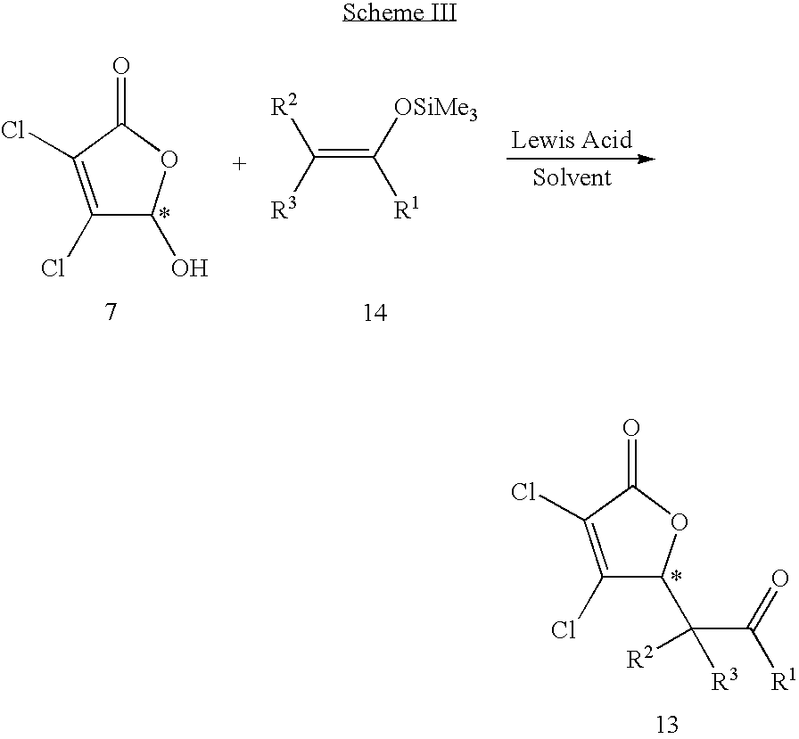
C1(Cl)=C(Cl)C(=O)OC1C(C(=O)[R1])([R2])[R3].C1(Cl)=C(Cl)C(=O)OC1O.C(=C([OSiMe3])[R1])([R2])[R3]
